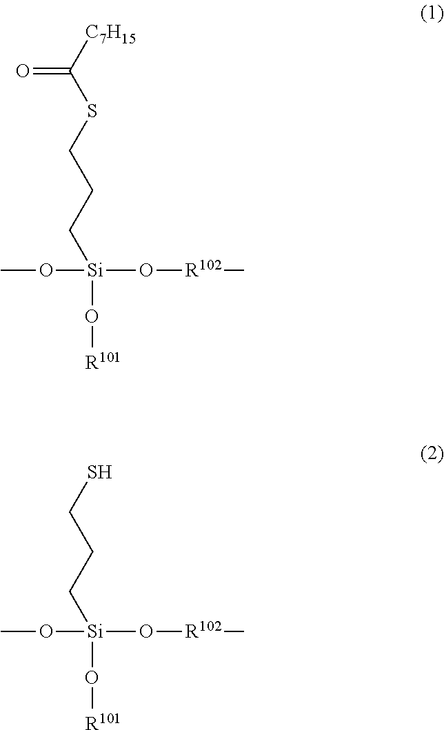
O=C([C7H15])SCCC[Si](OC)(O[R102]C)O[R101].SCCC[Si](OC)(O[R102]C)O[R101]
